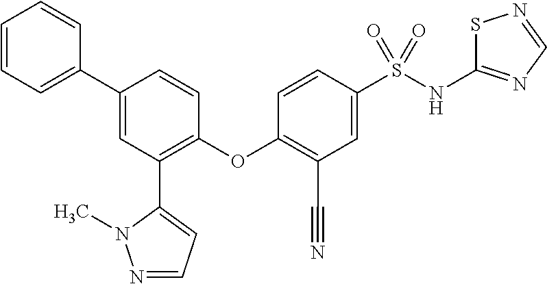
C1(OC2=C(C#N)C=C(S(NC3=NC=NS3)(=O)=O)C=C2)=C(C2=CC=NN2C)C=C(C2=CC=CC=C2)C=C1
